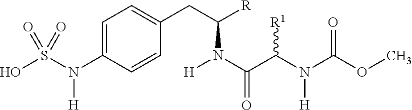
C1=C(N(S(O)(=O)=O)[H])C=CC(CC(N([H])C(C(N(C(OC)=O)[H])[R1])=O)[R])=C1
